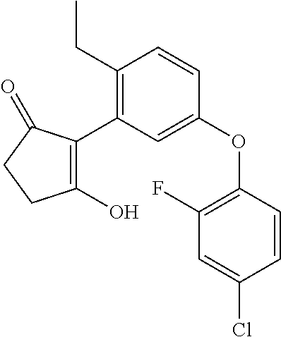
C1(O)=C(C2=C(CC)C=CC(OC3=C(F)C=C(Cl)C=C3)=C2)C(=O)CC1
